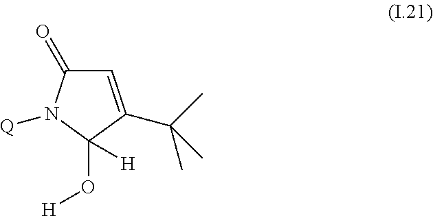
C1=C(C(C)(C)C)C(O[H])([H])N([Q])C1=O
